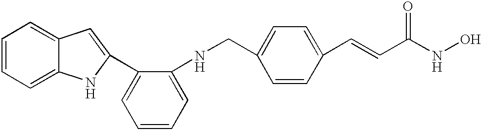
C1=CC=C2C(=C1)C=C(C1=CC=CC=C1NCC1=CC=C(C=CC(=O)NO)C=C1)N2
